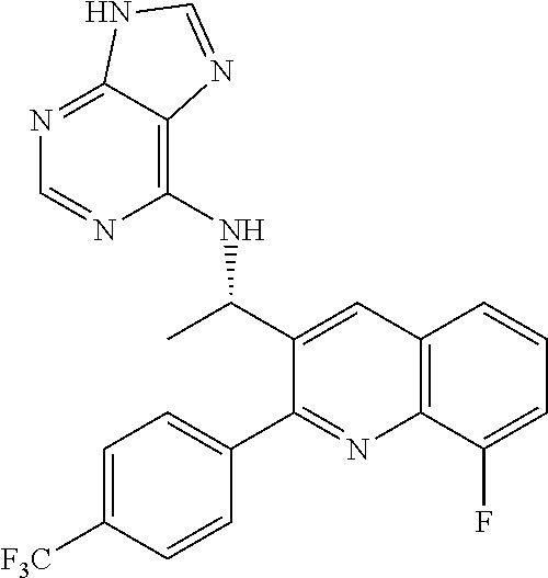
C1=C([F3C])C=CC(C2=NC3=C(C=C2C(C)NC2=C4C(=NC=N2)NC=N4)C=CC=C3F)=C1
